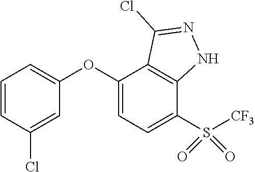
C1(OC2=CC=C(S([CF3])(=O)=O)C3=C2C(Cl)=NN3)=CC=CC(Cl)=C1
